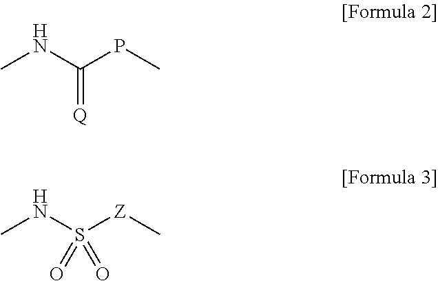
C(=[Q])(NC)PC.S(=O)(NC)([Z]C)=O
